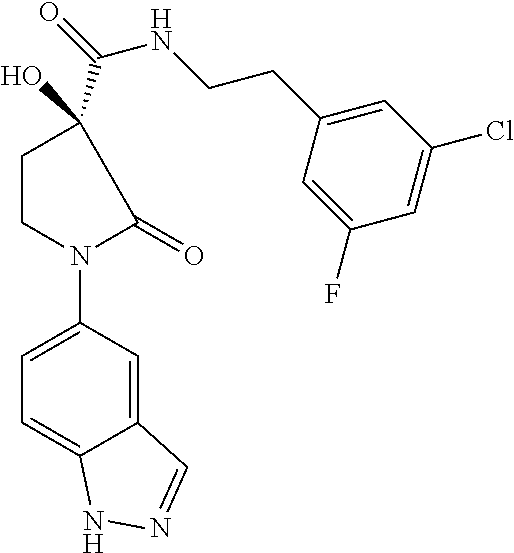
C1CN(C2=CC=C3C(=C2)C=NN3)C(=O)C1(C(=O)NCCC1=CC(Cl)=CC(F)=C1)O
